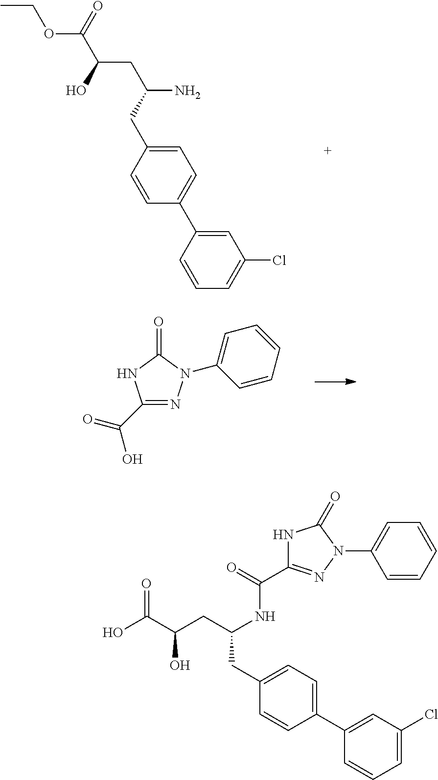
CCOC(C(O)CC(N)CC1=CC=C(C2=CC(Cl)=CC=C2)C=C1)=O.C1(C(=O)O)=NN(C2=CC=CC=C2)C(=O)N1.OC(C(CC(NC(=O)C1=NN(C2=CC=CC=C2)C(=O)N1)CC1=CC=C(C2=CC(Cl)=CC=C2)C=C1)O)=O
